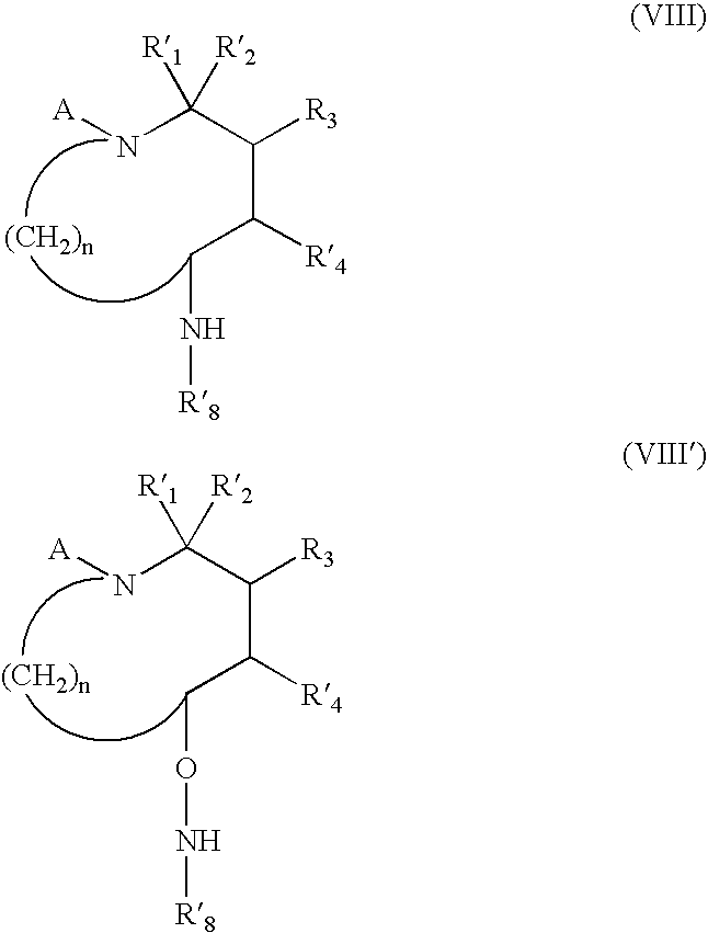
N(C(C(C(CN[R8])[R4])[R3])([R1])[R2])[A].N(C(C(C(CON[R8])[R4])[R3])([R1])[R2])[A]
